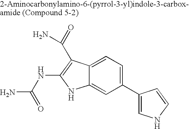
C1(C2=CNC=C2)=CC=C2C(=C1)NC(NC(N)=O)=C2C(=O)N
